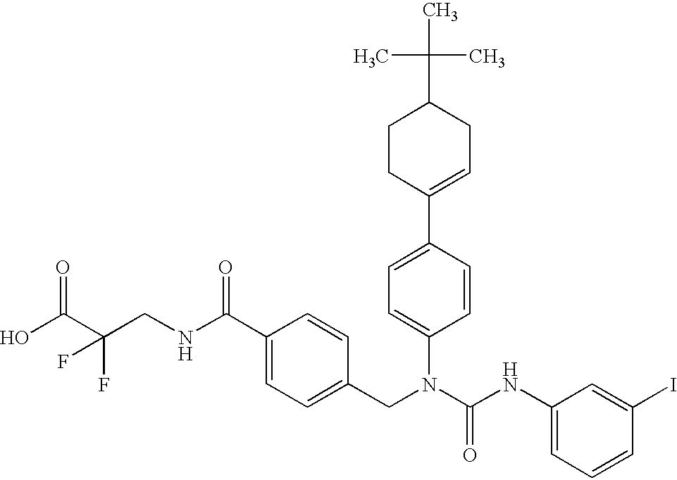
OC(C(CNC(C1=CC=C(CN(C(NC2=CC=CC(I)=C2)=O)C2=CC=C(C3=CCC(C(C)(C)C)CC3)C=C2)C=C1)=O)(F)F)=O
